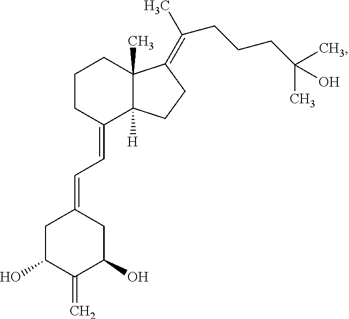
C1CC(=CC=C2CC(O)C(=C)C(O)C2)C2([H])C(C)(C1)C(=C(C)CCCC(C)(C)O)CC2
